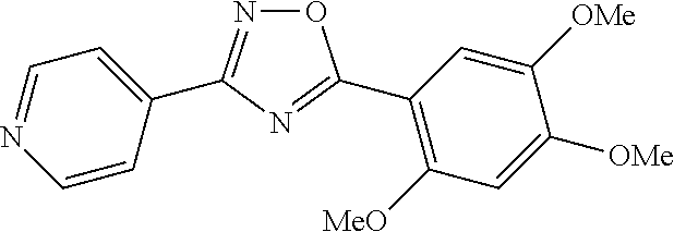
C1(C2=NOC(C3=C([MeO])C=C([OMe])C([OMe])=C3)=N2)=CC=NC=C1
